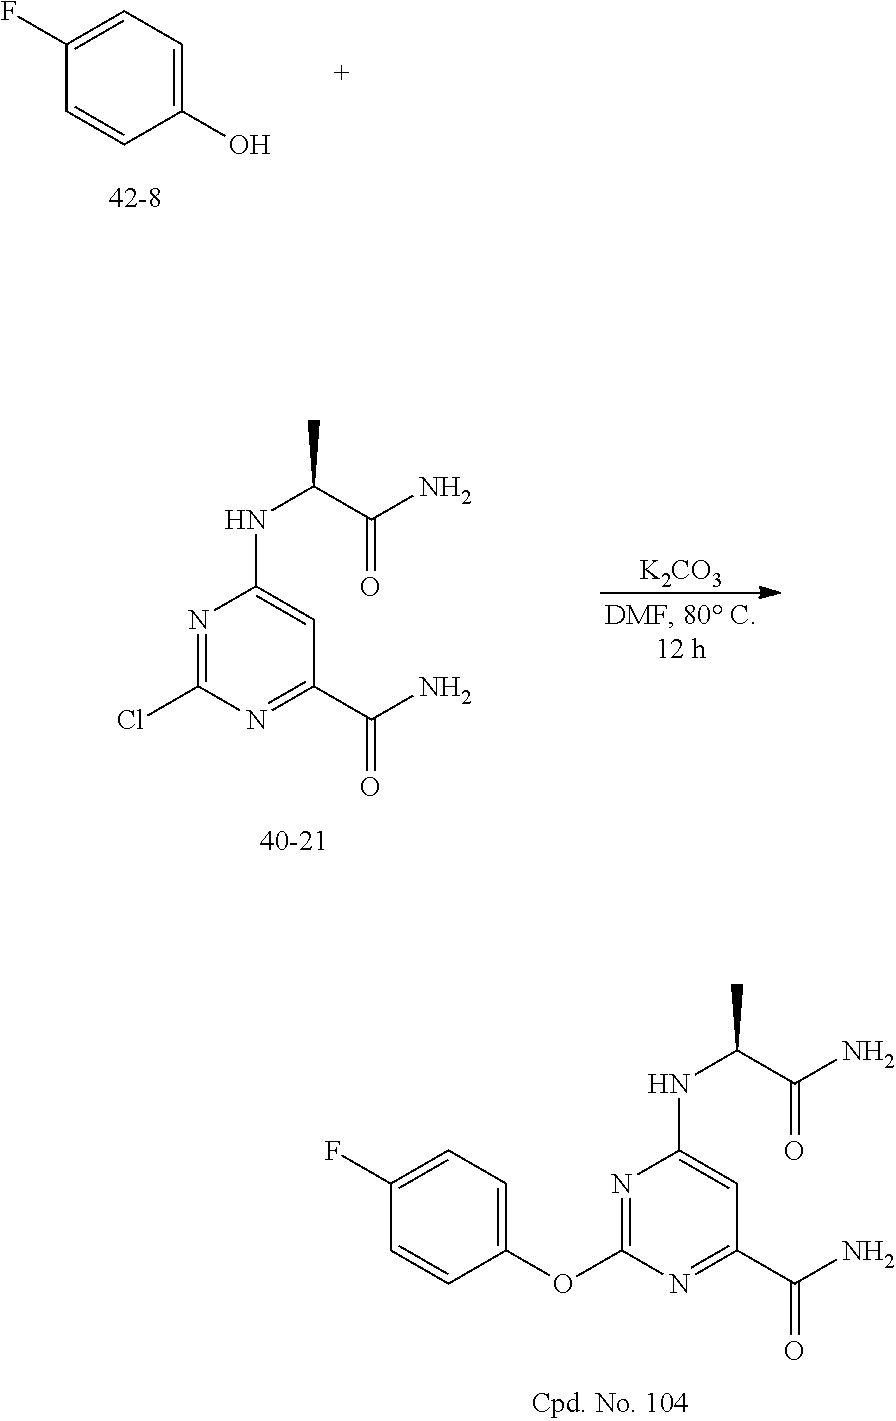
N1=C(OC2=CC=C(F)C=C2)N=C(C(=O)N)C=C1NC(C(=O)N)C.C1(F)=CC=C(O)C=C1.N1=C(Cl)N=C(C(=O)N)C=C1NC(C(=O)N)C.[K2CO3]
